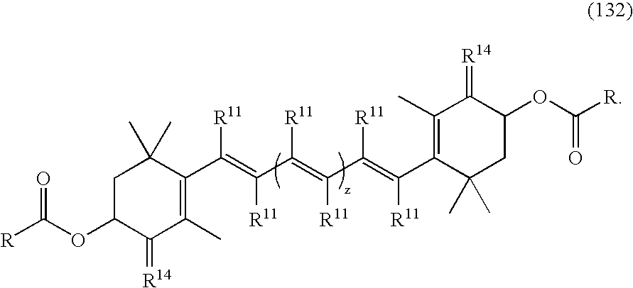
C1(C(=C(C(=C(C(=C(C2=C(C)C(=[R14])C(OC([R])=O)CC2(C)C)[R11])[R11])[R11])[R11])[R11])[R11])=C(C)C(=[R14])C(OC(=O)[R])CC1(C)C
